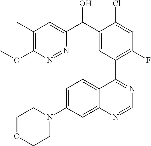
C1OCCN(C2=CC=C3C(=C2)N=CN=C3C2=C(F)C=C(Cl)C(C(C3=CC(C)=C(OC)N=N3)O)=C2)C1
